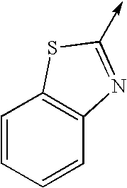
C1=CC=CC2=C1SC(->C)=N2
